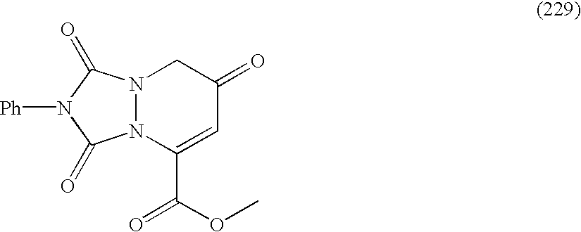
N12N(C(C(OC)=O)=CC(=O)C1)C(=O)N([Ph])C2=O
